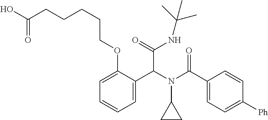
C1=C(C(N(C(C2=CC=C([Ph])C=C2)=O)C2CC2)C(NC(C)(C)C)=O)C(OCCCCCC(O)=O)=CC=C1
